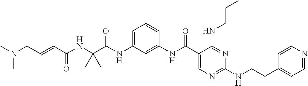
C1(NC(C2=CN=C(NCCC3=CC=NC=C3)N=C2NCCC)=O)=CC(NC(C(NC(C=CCN(C)C)=O)(C)C)=O)=CC=C1
